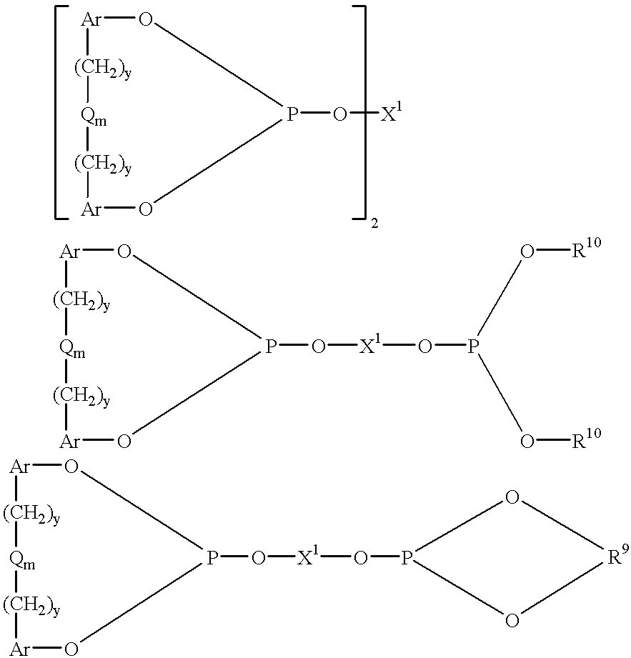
[Ar]1[(CH2)y][Qm][(CH2)y][Ar]OP(O[X1])O1.[Ar]1[(CH2)y][Qm][(CH2)y][Ar]OP(O[X1]OP(O[R10])O[R10])O1.[Ar]1[(CH2)y][Qm][(CH2)y][Ar]OP(O[X1]OP2O[R9]O2)O1
